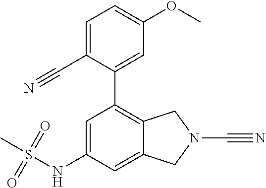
C1=C(NS(C)(=O)=O)C=C2C(=C1C1=CC(OC)=CC=C1C#N)CN(C#N)C2
